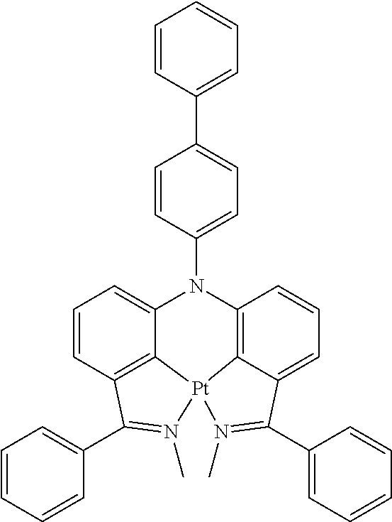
C1=CC2=C3C(=C1)N(C1=CC=C(C4=CC=CC=C4)C=C1)C1=C4[Pt]3(N(C)=C2C2=CC=CC=C2)N(C)=C(C2=CC=CC=C2)C4=CC=C1
